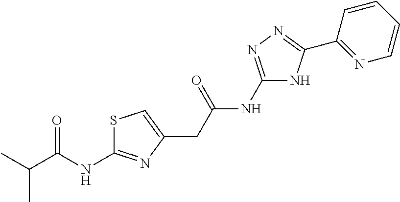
S1C(NC(C(C)C)=O)=NC(CC(NC2=NN=C(C3=NC=CC=C3)N2)=O)=C1
